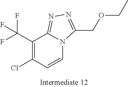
C1(C(F)(F)F)=C(Cl)C=CN2C1=NN=C2COCC
